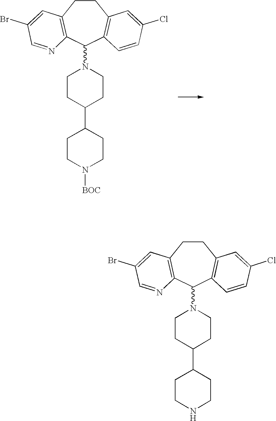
C1CC2=C(C(N3CCC(C4CCN([BOC])CC4)CC3)C3=C1C=C(Cl)C=C3)N=CC(Br)=C2.C1CC2=C(C(N3CCC(C4CCNCC4)CC3)C3=C1C=C(Cl)C=C3)N=CC(Br)=C2
